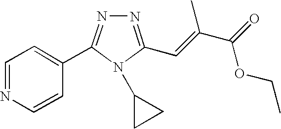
N1=C(C2=CC=NC=C2)N(C2CC2)C(C=C(C)C(=O)OCC)=N1
